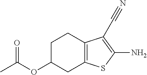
C(OC1CC2=C(CC1)C(C#N)=C(N)S2)(C)=O
